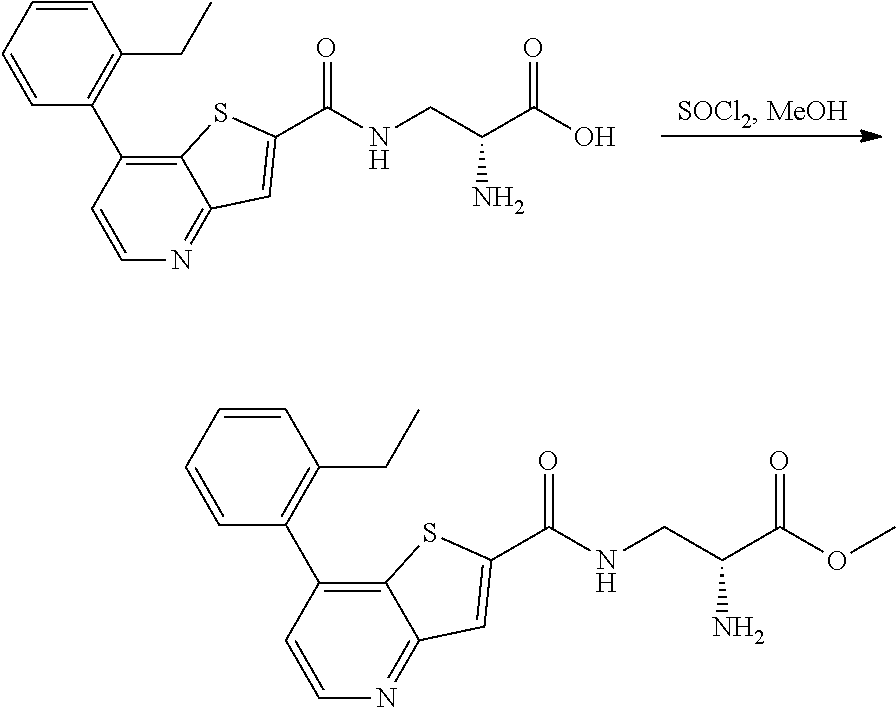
N1=C2C(=C(C3=C(CC)C=CC=C3)C=C1)SC(C(NCC(C(O)=O)N)=O)=C2.N1=C2C(=C(C3=C(CC)C=CC=C3)C=C1)SC(C(NCC(C(OC)=O)N)=O)=C2
